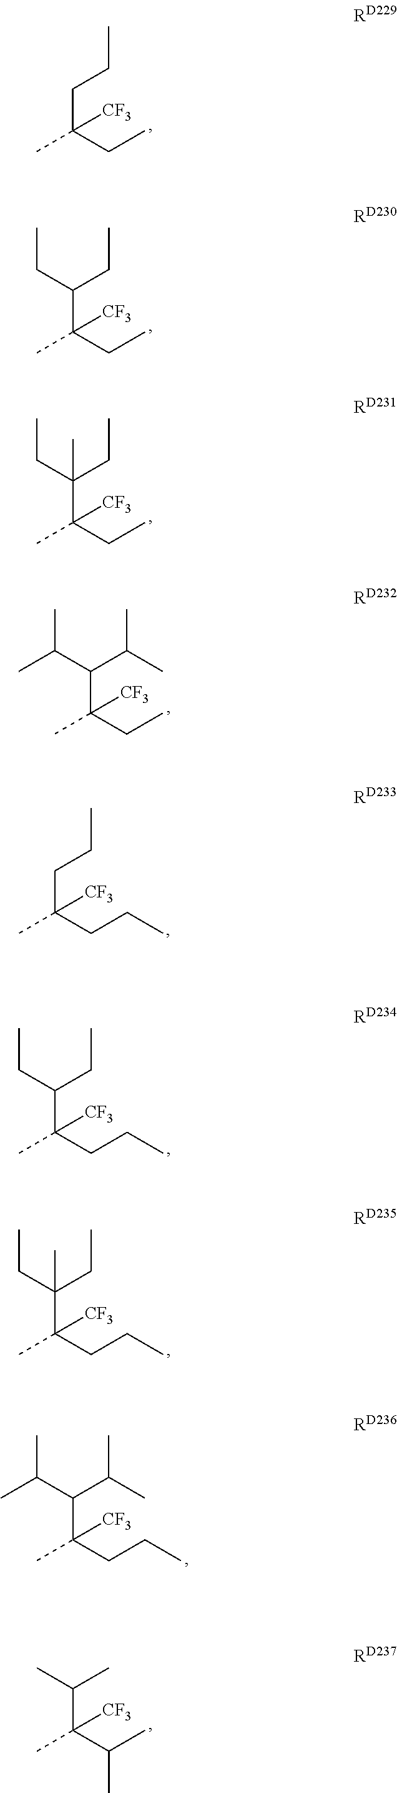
C(C(CC)([CF3])C)CC.C(C(CC)([CF3])C)(CC)CC.C(C(CC)([CF3])C)(CC)(CC)C.C(C(CC)([CF3])C)(C(C)C)C(C)C.C(C(CCC)([CF3])C)CC.C(C(CCC)([CF3])C)(CC)CC.C(C(CCC)([CF3])C)(CC)(CC)C.C(C(CCC)([CF3])C)(C(C)C)C(C)C.C(C(C(C)C)([CF3])C)(C)C
